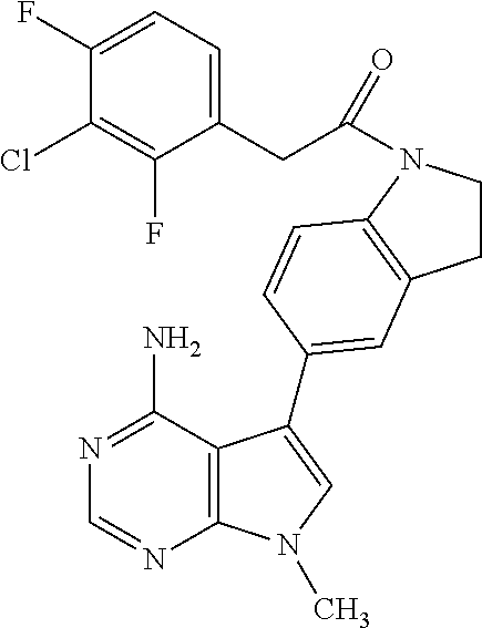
C1(CC(=O)N2CCC3=C2C=CC(C2=CN(C)C4=C2C(N)=NC=N4)=C3)=CC=C(F)C(Cl)=C1F
